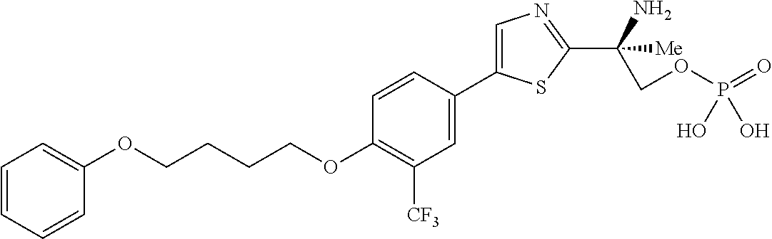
C(OC1=C([CF3])C=C(C2=CN=C(C(N)([Me])COP(O)(=O)O)S2)C=C1)CCCOC1=CC=CC=C1
